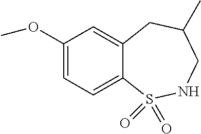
C1(OC)=CC=C2C(=C1)CC(C)CNS2(=O)=O
